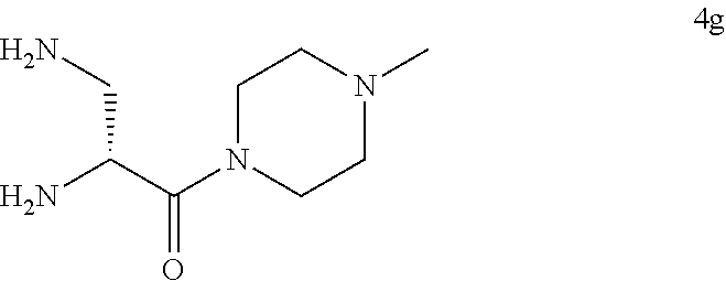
C1N(C(C(N)CN)=O)CCN(C)C1
